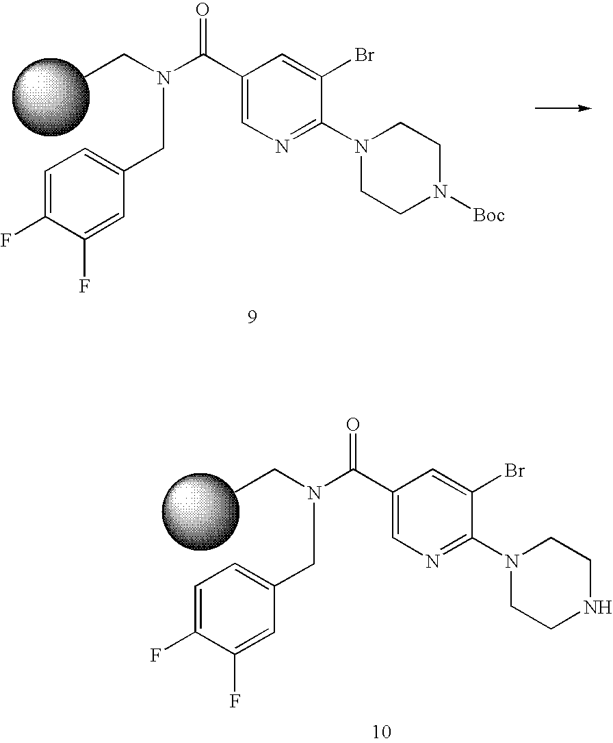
C1(C(N(CC)CC2=CC=C(F)C(F)=C2)=O)=CN=C(N2CCN([Boc])CC2)C(Br)=C1.C1(C(N(CC)CC2=CC=C(F)C(F)=C2)=O)=CN=C(N2CCNCC2)C(Br)=C1
